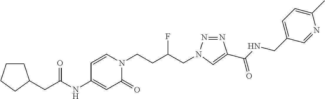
C(NC1=CC(=O)N(CCC(CN2N=NC(C(NCC3=CC=C(C)N=C3)=O)=C2)F)C=C1)(=O)CC1CCCC1
